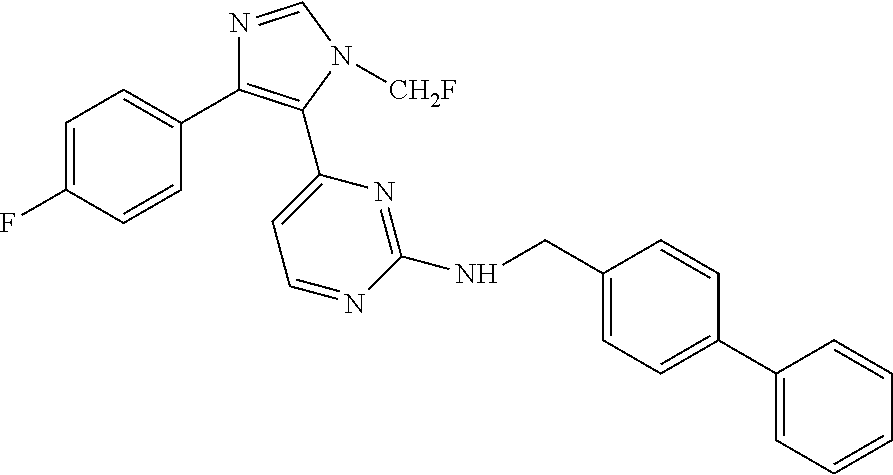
C1=C(F)C=CC(C2=C(C3=CC=NC(NCC4=CC=C(C5=CC=CC=C5)C=C4)=N3)N([CH2F])C=N2)=C1
